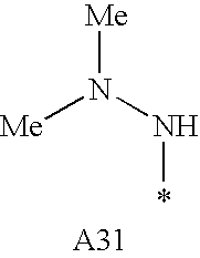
[Me]N(N*)[Me]
